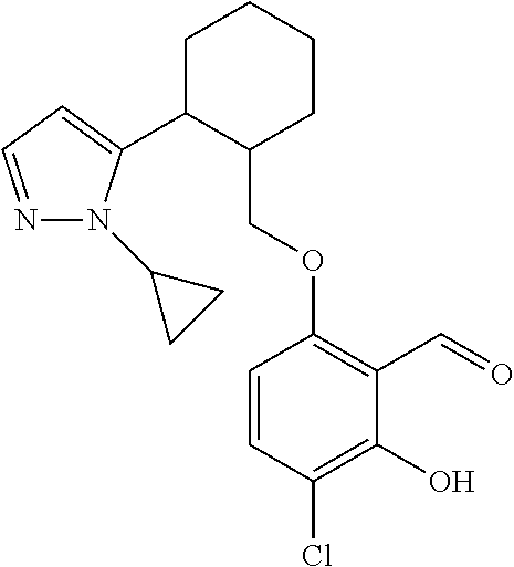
C1C(C2=CC=NN2C2CC2)C(COC2=C(C=O)C(O)=C(Cl)C=C2)CCC1
